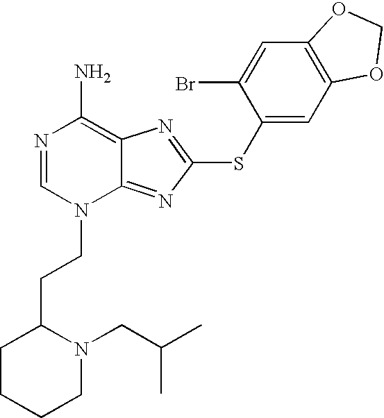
N1=CN(CCC2CCCCN2CC(C)C)C2=NC(SC3=CC4=C(C=C3Br)OCO4)=NC2=C1N
